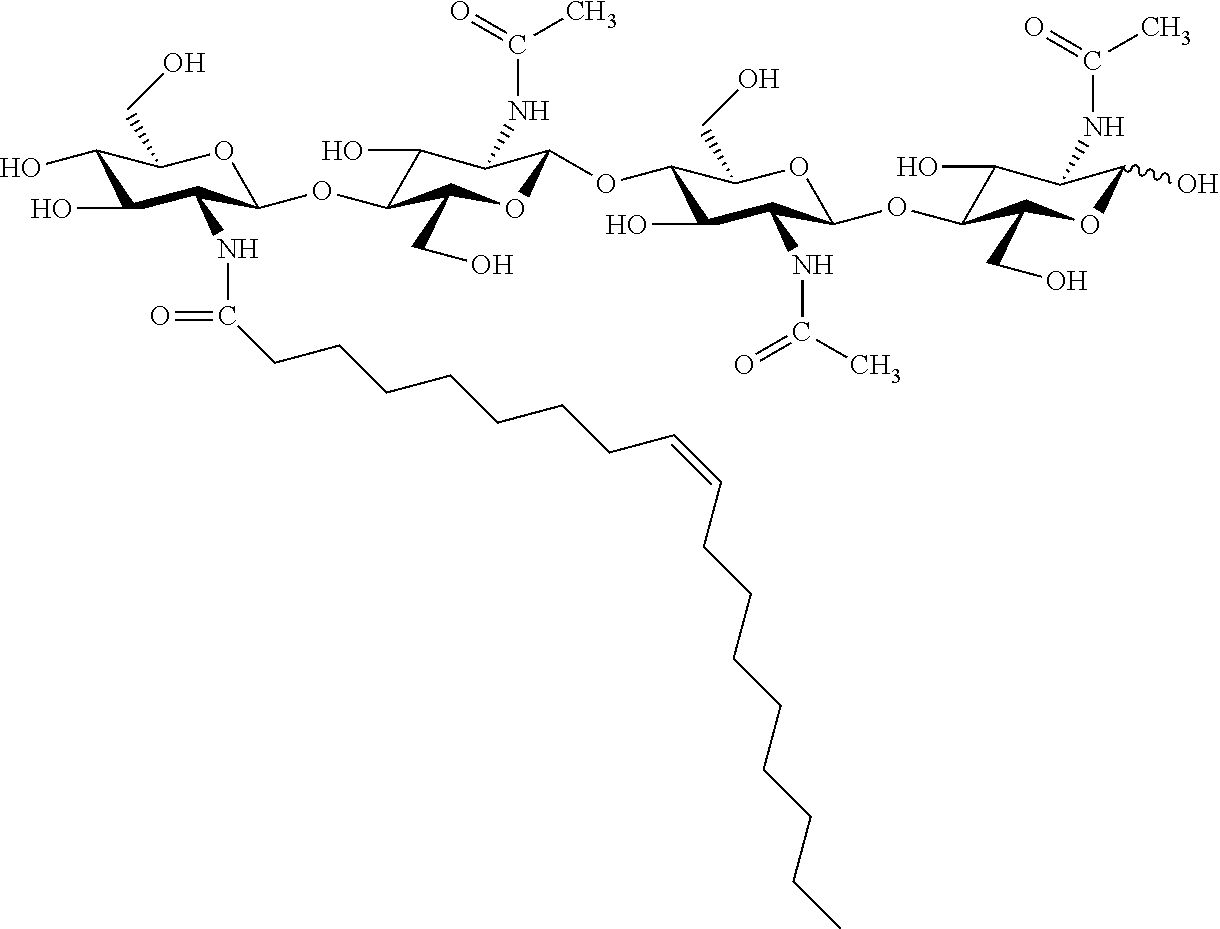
C1(O)C(O)C(NC(CCCCCCCC=CCCCCCCCC)=O)C(OC2C(O)C(NC(C)=O)C(OC3C(O)C(NC(C)=O)C(OC4C(O)C(NC(C)=O)C(O)OC4CO)OC3CO)OC2CO)OC1CO
